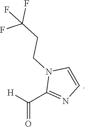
[H]C(C1=NC=CN1CCC(F)(F)F)=O
